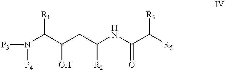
N(C(C(CC(NC(C([R5])[R3])=O)[R2])O)[R1])([P3])[P4]
